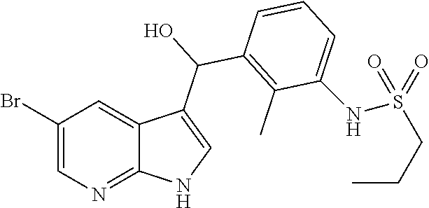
C1(Br)=CN=C2C(=C1)C(C(O)C1=C(C)C(NS(CCC)(=O)=O)=CC=C1)=CN2
